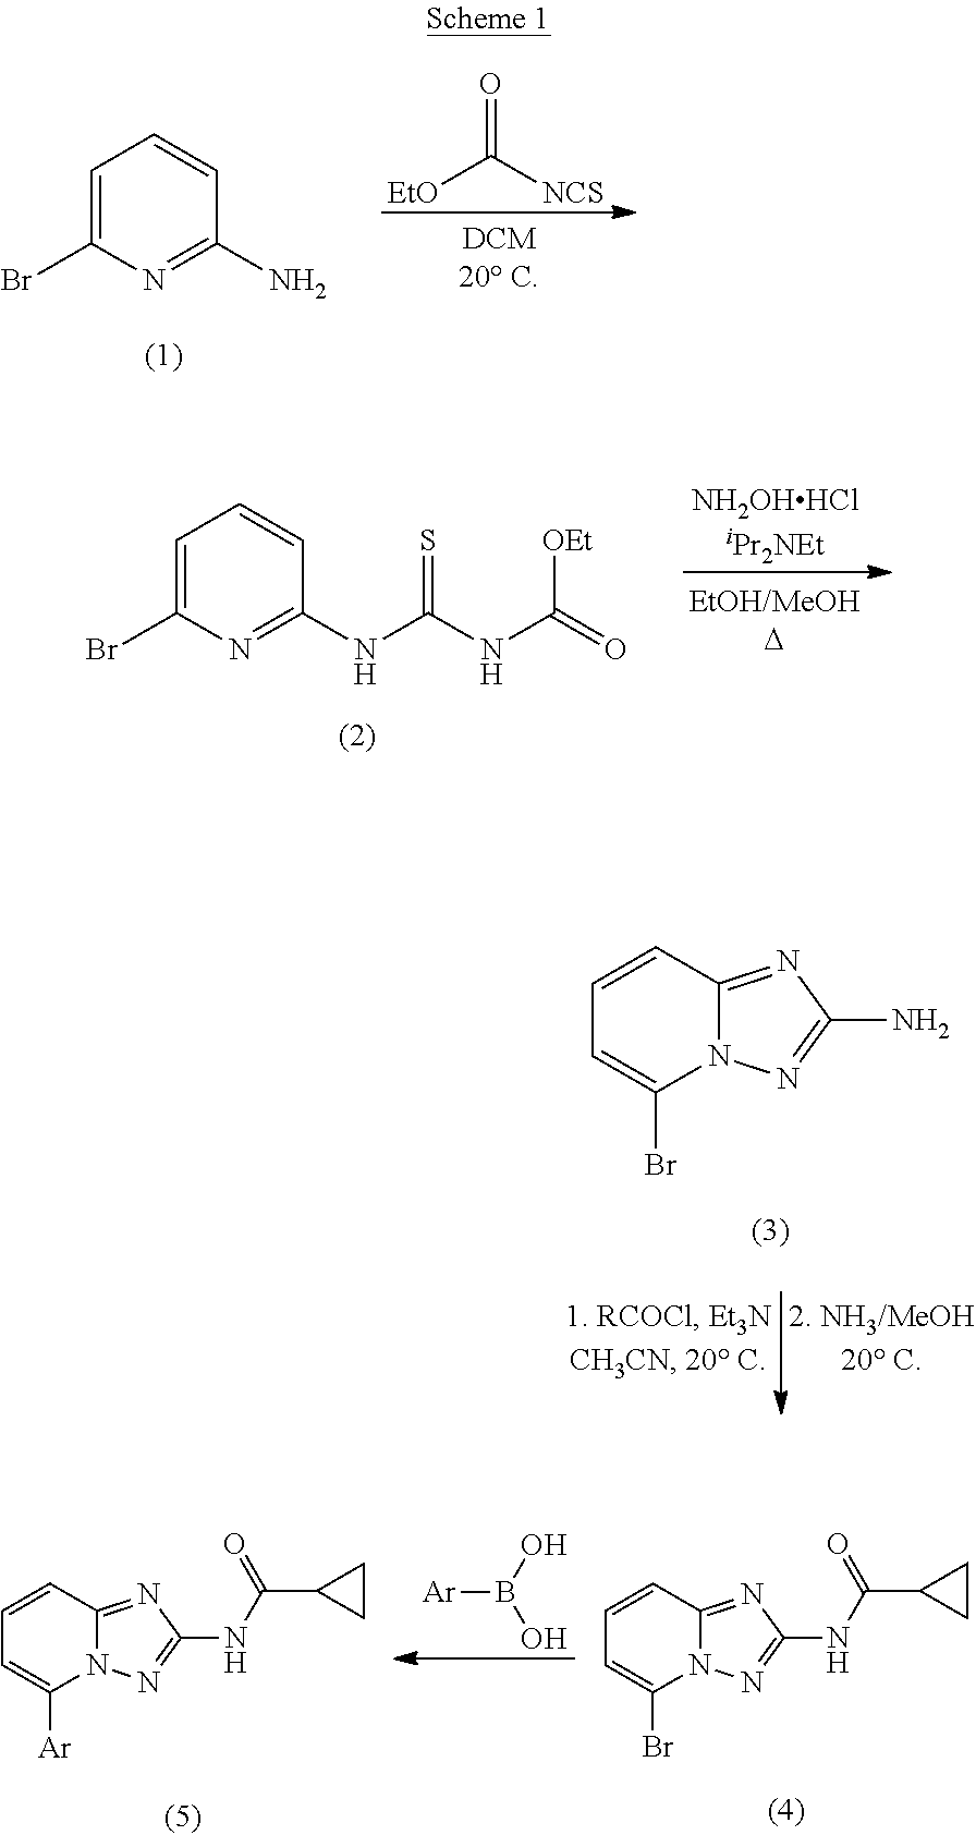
C1=C(Br)N=C(N)C=C1.[EtO]C([NCS])=O.C1=C(Br)N=C(NC(NC(=O)[OEt])=S)C=C1.C1=CC2=NC(N)=NN2C(Br)=C1.[Ar]B(O)O.C1=CC2=NC(NC(C3CC3)=O)=NN2C(Br)=C1.C1=CC2=NC(NC(C3CC3)=O)=NN2C([Ar])=C1
